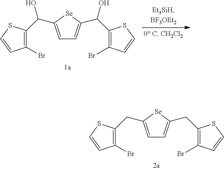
C1(C(O)C2=CC=C(C(C3=C(Br)C=CS3)O)[Se]2)=C(Br)C=CS1.C1(CC2=CC=C(CC3=C(Br)C=CS3)[Se]2)=C(Br)C=CS1
